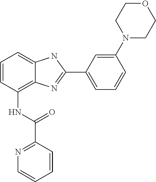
C1=CC(NC(C2=NC=CC=C2)=O)=C2C(=C1)NC(C1=CC=CC(N3CCOCC3)=C1)=N2
